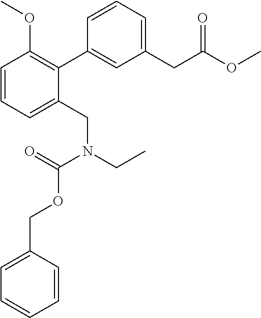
C1=CC=C(CN(CC)C(OCC2=CC=CC=C2)=O)C(C2=CC(CC(OC)=O)=CC=C2)=C1OC
